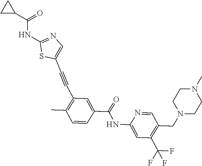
C1=CC(C(NC2=CC(C(F)(F)F)=C(CN3CCN(C)CC3)C=N2)=O)=CC(C#CC2=CN=C(NC(C3CC3)=O)S2)=C1C
